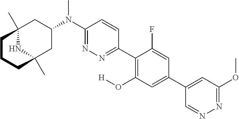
C12(C)NC(C)(CC(N(C3=NN=C(C4=C(O[H])C=C(C5=CC(OC)=NN=C5)C=C4F)C=C3)C)C1)CCC2
